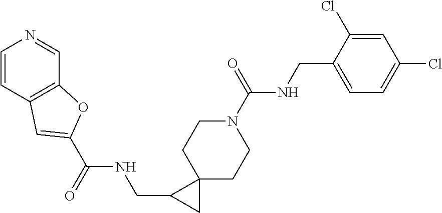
N1(C(NCC2=CC=C(Cl)C=C2Cl)=O)CCC2(CC1)C(CNC(C1=CC3=C(C=NC=C3)O1)=O)C2
